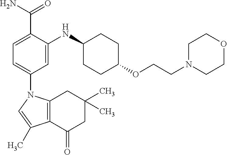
C12=C(C(=O)CC(C)(C)C1)C(C)=CN2C1=CC=C(C(=O)N)C(NC2CCC(OCCN3CCOCC3)CC2)=C1
